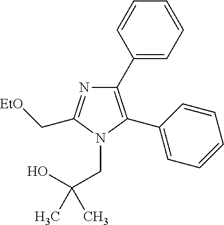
C1(C2=CC=CC=C2)=C(C2=CC=CC=C2)N(CC(O)(C)C)C(C[EtO])=N1
